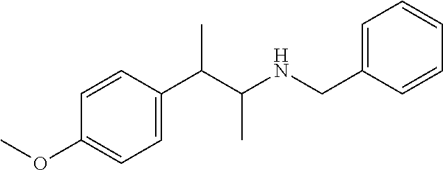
C1(OC)=CC=C(C(C(NCC2=CC=CC=C2)C)C)C=C1
